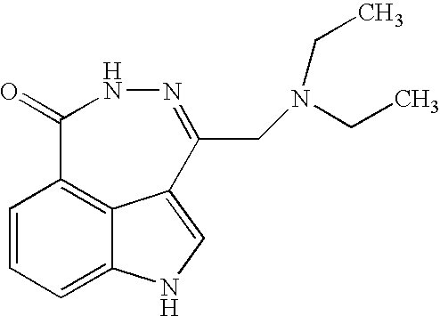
C1=CC=C2C3=C1C(=O)NN=C(CN(CC)CC)C3=CN2
